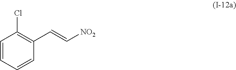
C1=CC=CC(C=C[NO2])=C1Cl
